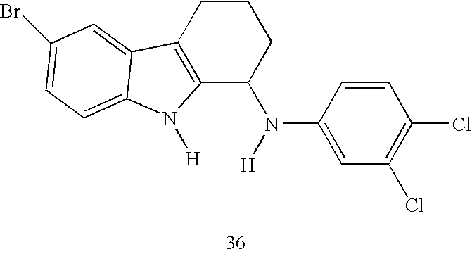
C12=C(CCCC1N(C1=CC(Cl)=C(Cl)C=C1)[H])C1=CC(Br)=CC=C1N2[H]
